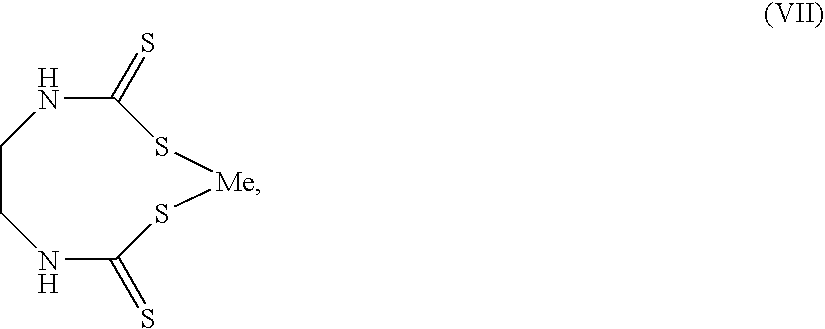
C1CNC(=S)S[Me]SC(=S)N1
